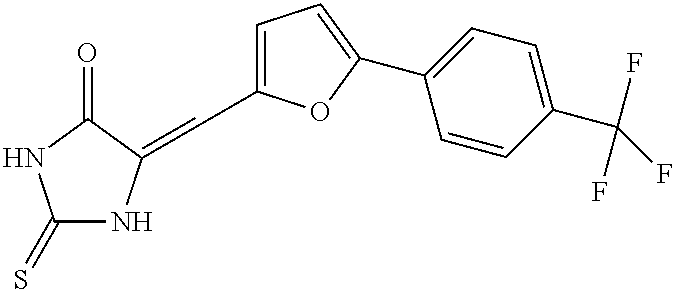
C1=C(C=C2NC(=S)NC2=O)OC(C2=CC=C(C(F)(F)F)C=C2)=C1
